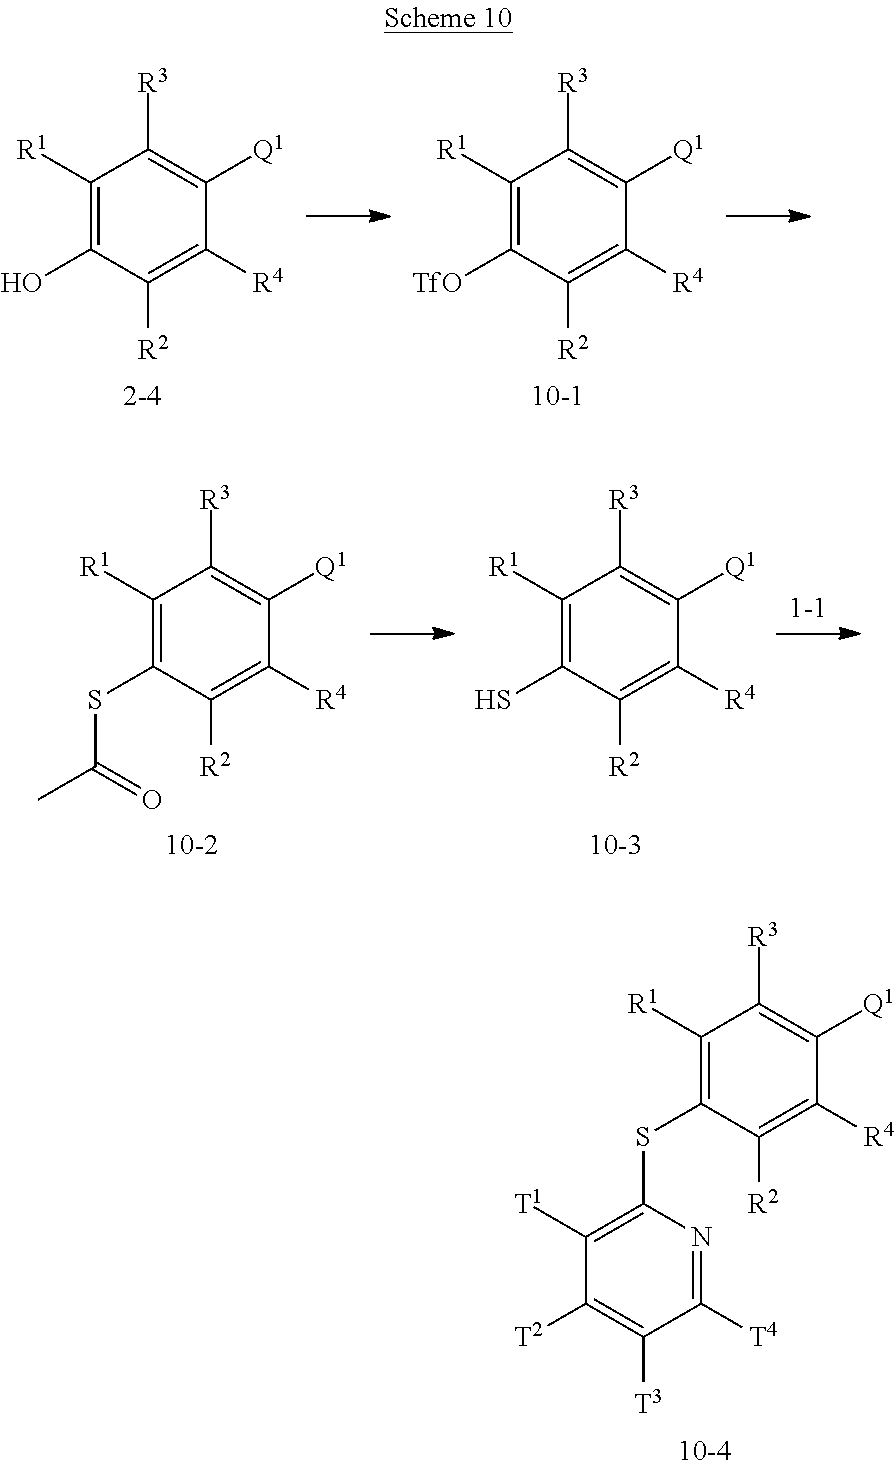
C1([R4])=C([R2])C(O)=C([R1])C([R3])=C1[Q1].C1([R4])=C([R2])C([TfO])=C([R1])C([R3])=C1[Q1].C1([R4])=C([R2])C(SC(=O)C)=C([R1])C([R3])=C1[Q1].C1([R4])=C([R2])C(S)=C([R1])C([R3])=C1[Q1].C1([R4])=C([R2])C(SC2=C([T1])C([T2])=C([T3])C([T4])=N2)=C([R1])C([R3])=C1[Q1]
